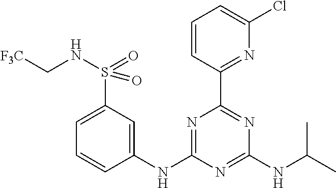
C1(NC2=NC(C3=NC(Cl)=CC=C3)=NC(NC(C)C)=N2)=CC(S(=O)(NC[F3C])=O)=CC=C1
